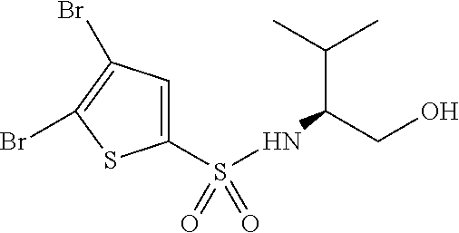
C1(S(NC(CO)C(C)C)(=O)=O)=CC(Br)=C(Br)S1
